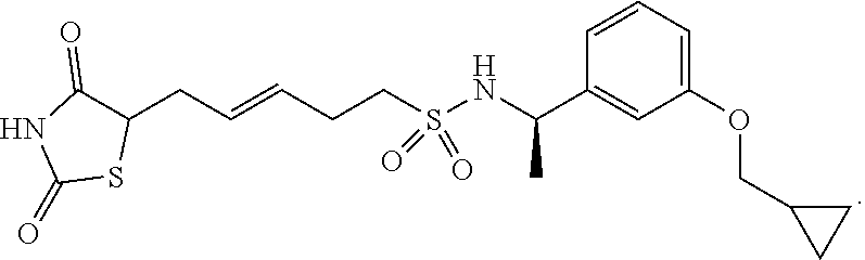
C1(=O)C(CC=CCCS(NC(C2=CC(OCC3CC3)=CC=C2)C)(=O)=O)SC(=O)N1
